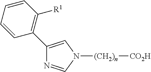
C1(C2=C([R1])C=CC=C2)=CN([(CH2)n][CO2H])C=N1
